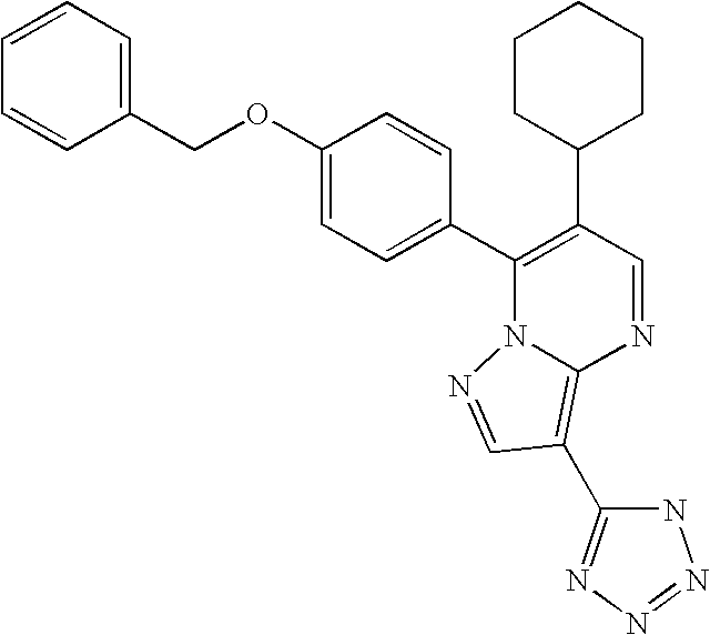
C12=C(C3=NN=NN3)C=NN1C(C1=CC=C(OCC3=CC=CC=C3)C=C1)=C(C1CCCCC1)C=N2
